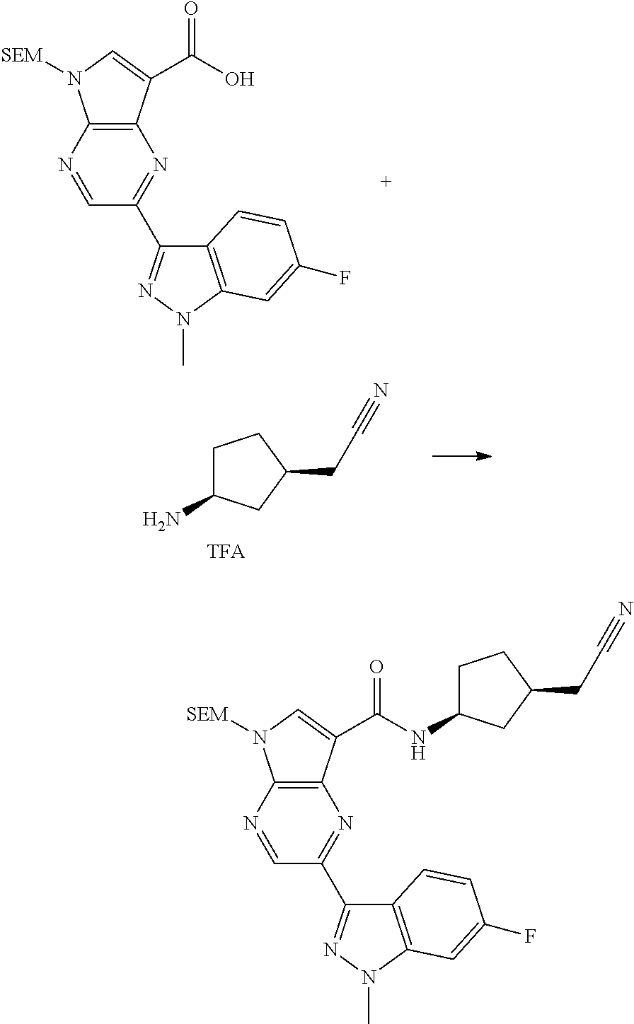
C12=C(N=CC(C3=NN(C)C4=C3C=CC(F)=C4)=N1)N([SEM])C=C2C(O)=O.C1C(N)CC(CC#N)C1.C12=C(N=CC(C3=NN(C)C4=C3C=CC(F)=C4)=N1)N([SEM])C=C2C(=O)NC1CCC(CC#N)C1
